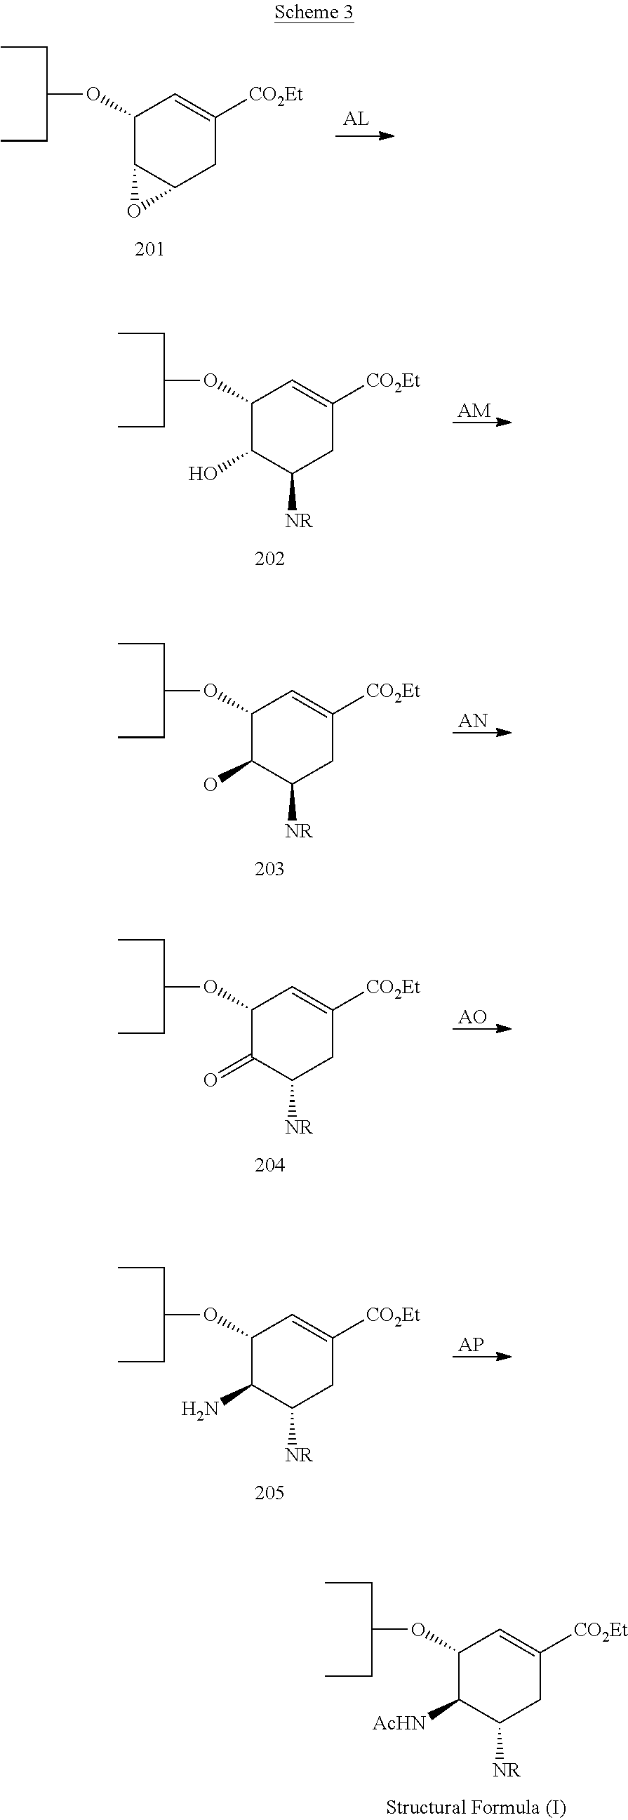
C1(OC(CC)CC)C([AcHN])C([NR])CC([CO2Et])=C1.C1(OC(CC)CC)C2C(CC([CO2Et])=C1)O2.C1(OC(CC)CC)C(O)C([NR])CC([CO2Et])=C1.[AM].C1(OC(CC)CC)C(O)C([NR])CC([CO2Et])=C1.[AN].C1(OC(CC)CC)C(=O)C([NR])CC([CO2Et])=C1.[AO].C1(OC(CC)CC)C(N)C([NR])CC([CO2Et])=C1.[AP]
